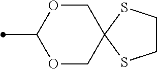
CC1OCC2(CO1)SCCS2
